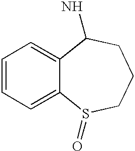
C1=CC=C2C(=C1)C(N)CCCS2=O
